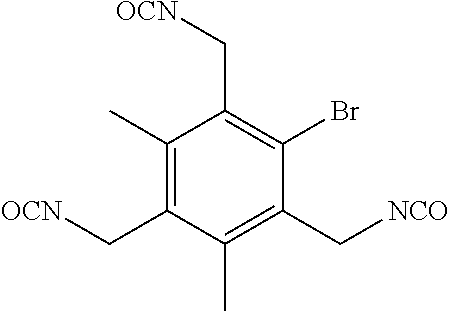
C1(C)=C(C[OCN])C(C)=C(C[NCO])C(Br)=C1C[OCN]
